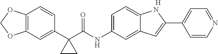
C1(C2(C(NC3=CC=C4C(=C3)C=C(C3=CC=NC=C3)N4)=O)CC2)=CC2=C(C=C1)OCO2.[H]
